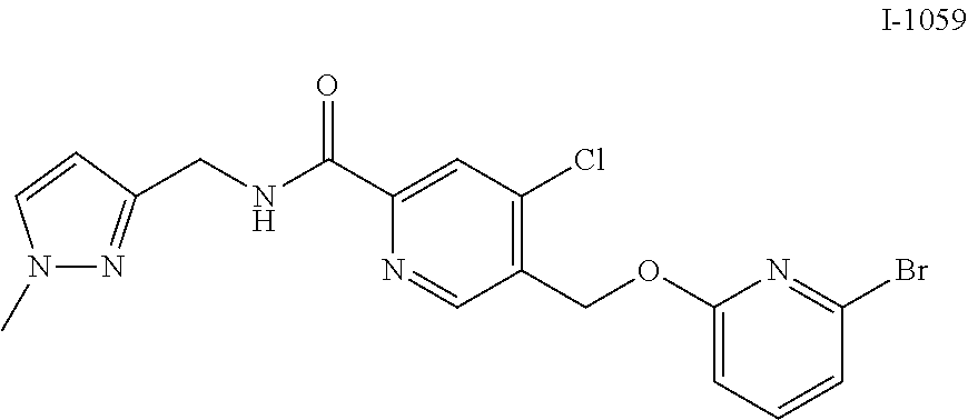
N1(C)N=C(CNC(C2=CC(Cl)=C(COC3=CC=CC(Br)=N3)C=N2)=O)C=C1
